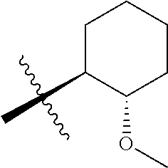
C1CCCC(OC)C1C
